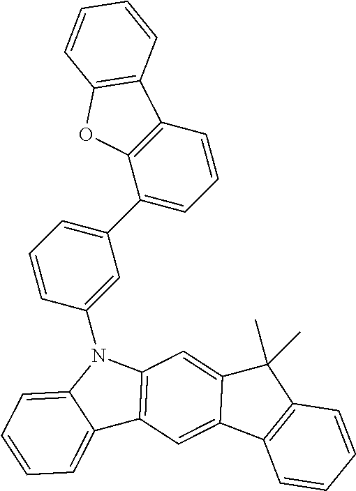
C1=CC(N2C3=CC=CC=C3C3=C2C=C2C(=C3)C3=C(C2(C)C)C=CC=C3)=CC(C2=CC=CC3=C2OC2=C3C=CC=C2)=C1
